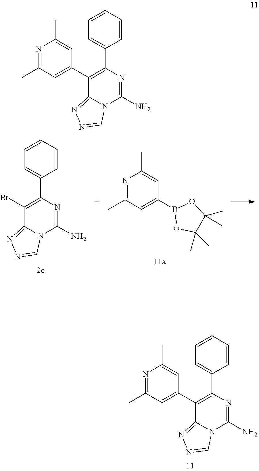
C1=NN=C2N1C(N)=NC(C1=CC=CC=C1)=C2Br.C1(C)(C)C(C)(C)OB(C2=CC(C)=NC(C)=C2)O1.N12C=NN=C1C(C1=CC(C)=NC(C)=C1)=C(C1=CC=CC=C1)N=C2N.N12C=NN=C1C(C1=CC(C)=NC(C)=C1)=C(C1=CC=CC=C1)N=C2N
